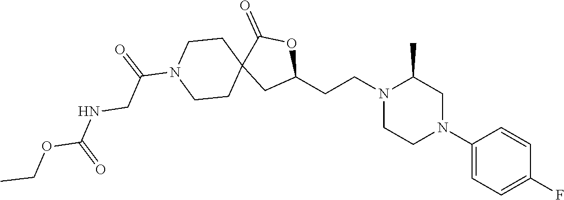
C1(N2CC(C)N(CCC3OC(=O)C4(C3)CCN(C(=O)CNC(OCC)=O)CC4)CC2)=CC=C(F)C=C1
